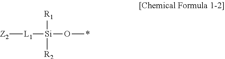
[R1][Si]([R2])(O*)[L1][Z2]
